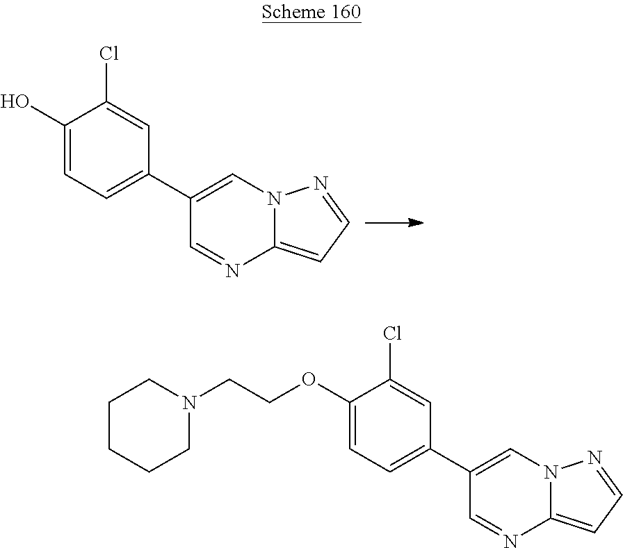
C1(C2=CC=C(O)C(Cl)=C2)=CN2C(=CC=N2)N=C1.C1(C2=CC=C(OCCN3CCCCC3)C(Cl)=C2)=CN2C(=CC=N2)N=C1
